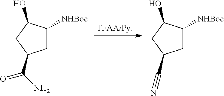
C1C([NHBoc])C(O)CC1C(N)=O.C1C([NHBoc])C(O)CC1C#N
